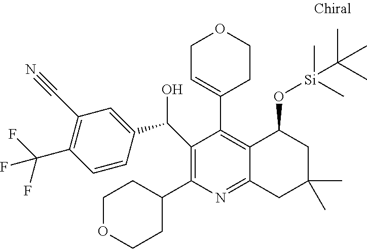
N1=C2C(=C(C3=CCOCC3)C(C(C3=CC(C#N)=C(C(F)(F)F)C=C3)O)=C1C1CCOCC1)C(O[Si](C(C)(C)C)(C)C)CC(C)(C)C2
